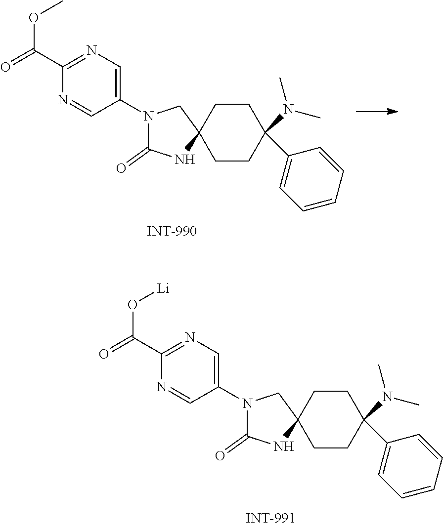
N1(C2=CN=C(C(=O)O[Li])N=C2)C(=O)NC2(C1)CCC(N(C)C)(C1=CC=CC=C1)CC2.N1(C2=CN=C(C(=O)OC)N=C2)C(=O)NC2(C1)CCC(N(C)C)(C1=CC=CC=C1)CC2
